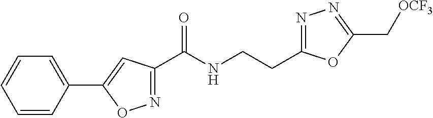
C1=CC(C2=CC(C(NCCC3=NN=C(C[OCF3])O3)=O)=NO2)=CC=C1
